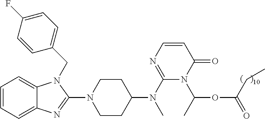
C1=CC=C2C(=C1)N(CC1=CC=C(F)C=C1)C(N1CCC(N(C3=NC=CC(=O)N3C(OC(=O)CC)C)C)CC1)=N2
